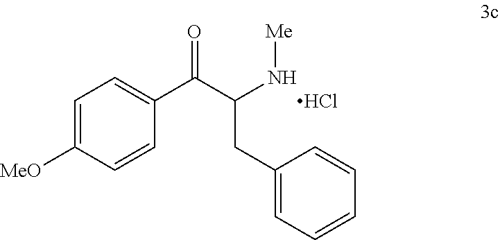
C1=C([MeO])C=CC(C(C(N[Me])CC2=CC=CC=C2)=O)=C1.Cl
